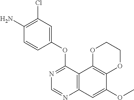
C12=C(C3=C(C=C1OC)N=CN=C3OC1=CC(Cl)=C(N)C=C1)OCCO2
